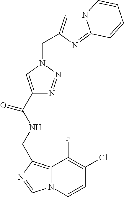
C12=C(CNC(C3=CN(CC4=CN5C(=N4)C=CC=C5)N=N3)=O)N=CN1C=CC(Cl)=C2F
